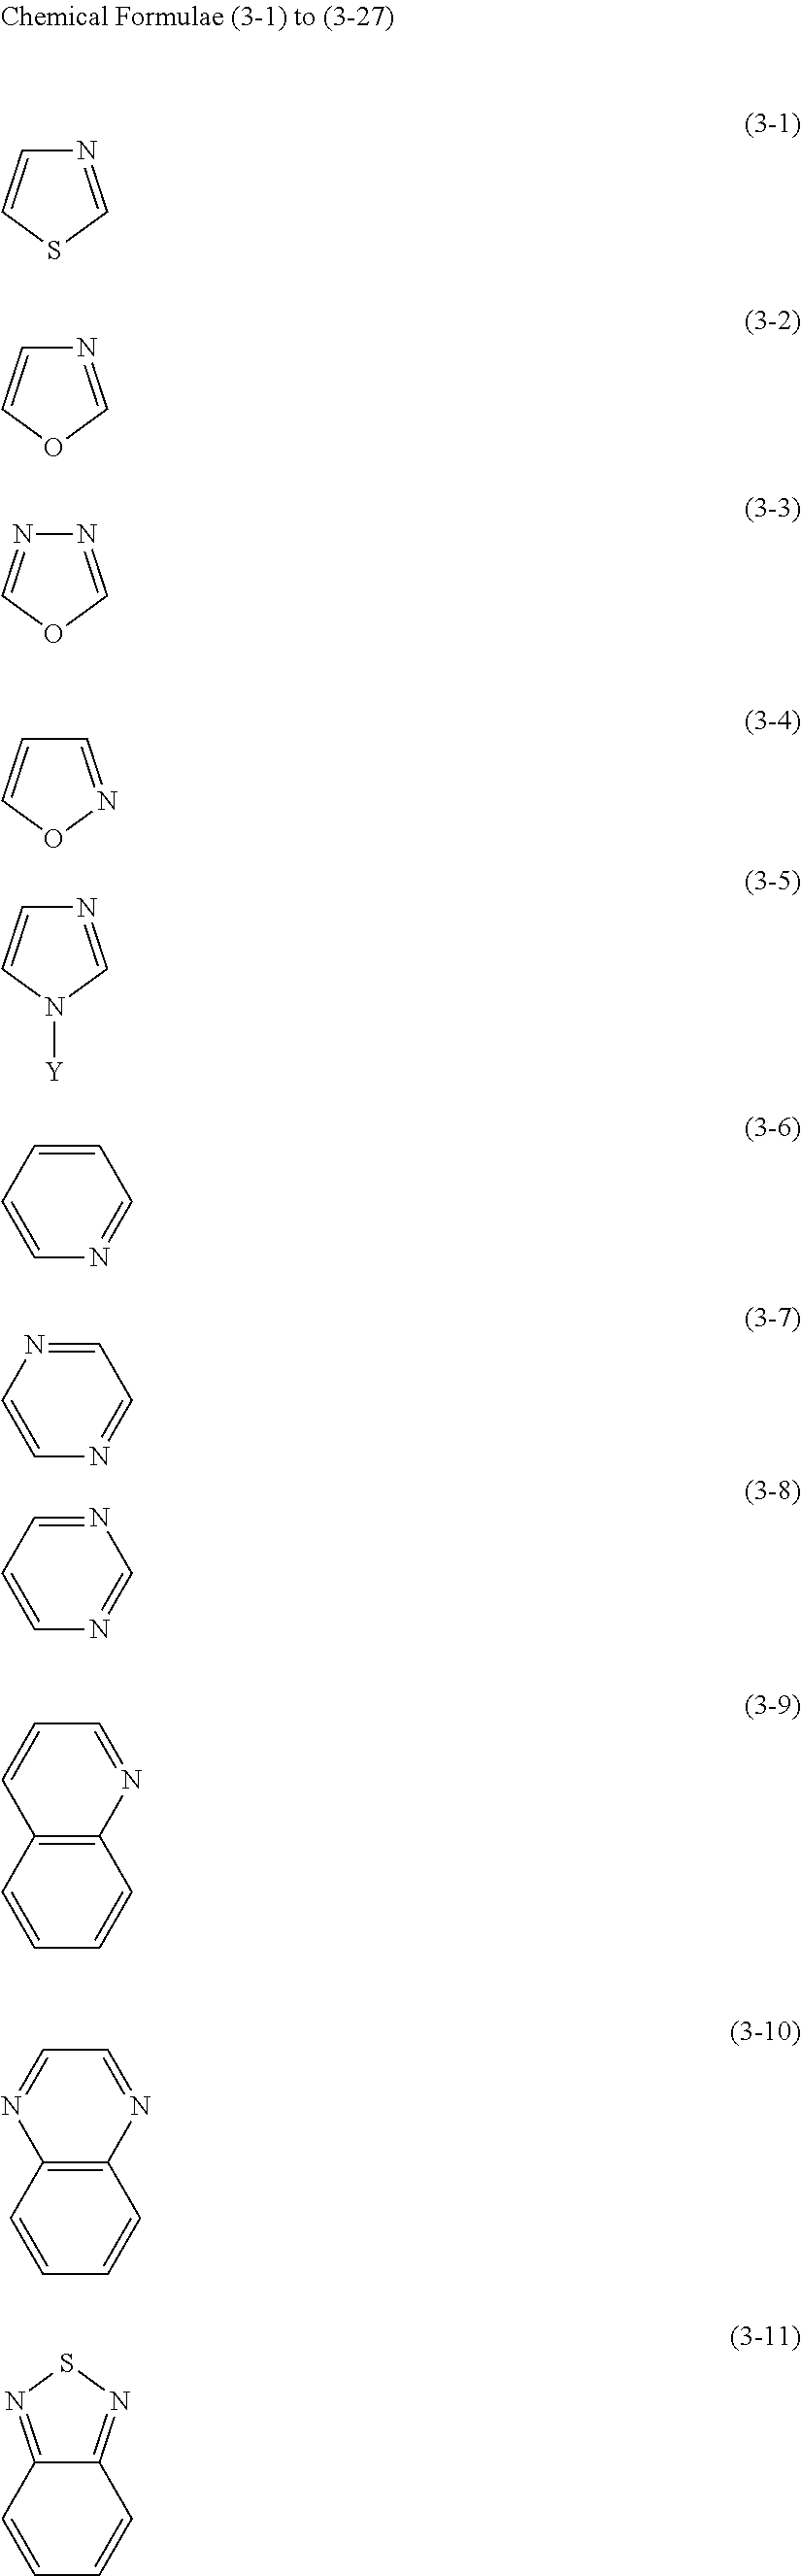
N1=CSC=C1.N1=COC=C1.N1=COC=N1.C1=NOC=C1.N1=CN([Y])C=C1.C1=CC=CN=C1.C1=NC=CN=C1.N1=CC=CN=C1.C12=C(C=CC=C1)C=CC=N2.C12=C(C=CC=C1)N=CC=N2.C1=CC2=NSN=C2C=C1
